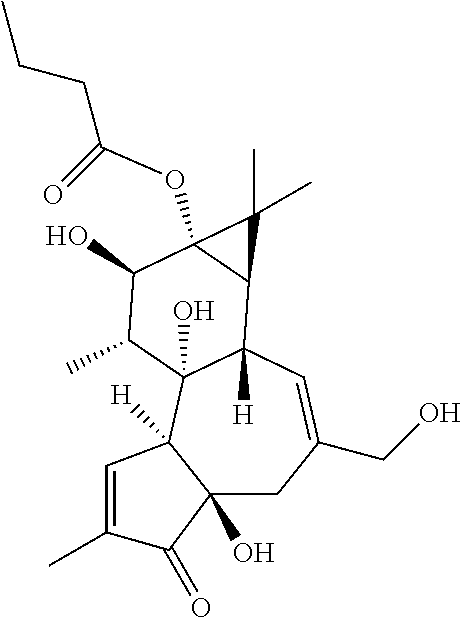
C12(O)CC(CO)=CC3([H])C(O)(C1([H])C=C(C)C2=O)C(C)C(O)C1(OC(=O)CCC)C3C1(C)C
